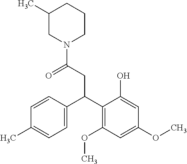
C1=CC(C(C2=C(OC)C=C(OC)C=C2O)CC(=O)N2CCCC(C)C2)=CC=C1C
